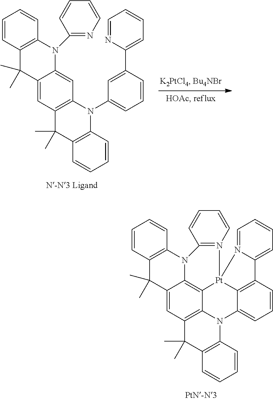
C1=CC2=C(C=C1)N(C1=NC=CC=C1)C1=CC3=C(C=C1C2(C)C)C(C)(C)C1=C(N3C2=CC=CC(C3=CC=CC=N3)=C2)C=CC=C1.C1=CC2=C(C=C1)N1C3=C4C5=C(C=C3C2(C)C)C(C)(C)C2=C(N5C3=CC=CC5=C3[Pt]4(N3=C1C=CC=C3)N1=CC=CC=C51)C=CC=C2
